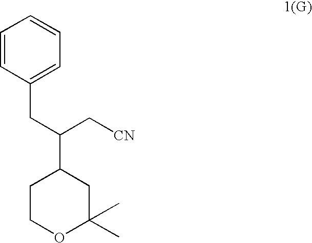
C1COC(C)(C)CC1C(C[CN])CC1=CC=CC=C1
